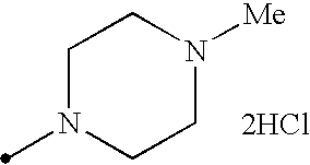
[2HCl].C1N(C)CCN([Me])C1
